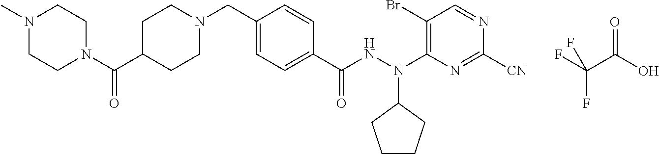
N1(C)CCN(C(C2CCN(CC3=CC=C(C(NN(C4=C(Br)C=NC([CN])=N4)C4CCCC4)=O)C=C3)CC2)=O)CC1.FC(C(O)=O)(F)F
